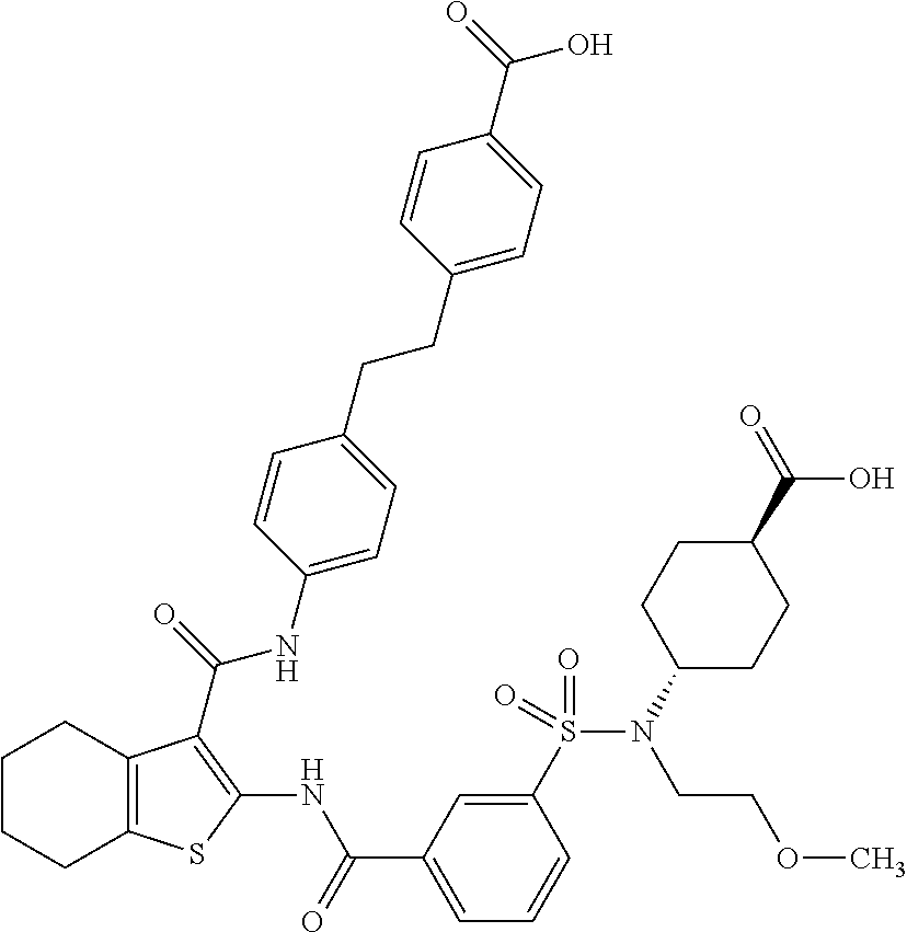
C1CCC2=C(C1)C(C(=O)NC1=CC=C(CCC3=CC=C(C(=O)O)C=C3)C=C1)=C(NC(C1=CC=CC(S(N(C3CCC(C(=O)O)CC3)CCOC)(=O)=O)=C1)=O)S2
